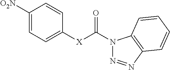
C1([O2N])=CC=C([X]C(N2N=NC3=C2C=CC=C3)=O)C=C1
